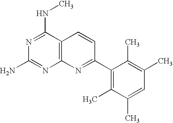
C12=C(C(NC)=NC(N)=N1)C=CC(C1=C(C)C(C)=CC(C)=C1C)=N2
